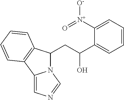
C(C(C1=CC=CC=C1[N+](=O)[O-])O)C1N2C(=CN=C2)C2=C1C=CC=C2
